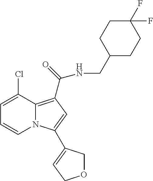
C1=C(Cl)C2=C(C(NCC3CCC(F)(F)CC3)=O)C=C(C3=CCOC3)N2C=C1
